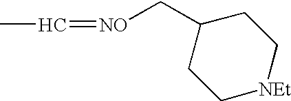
CC=[NO]CC1CC[NEt]CC1
